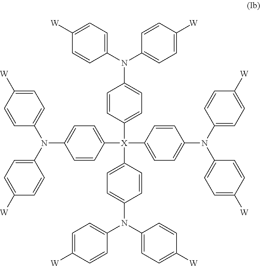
C1=C([W])C=CC(N(C2=CC=C([X](C3=CC=C(N(C4=CC=C([W])C=C4)C4=CC=C([W])C=C4)C=C3)(C3=CC=C(N(C4=CC=C([W])C=C4)C4=CC=C([W])C=C4)C=C3)C3=CC=C(N(C4=CC=C([W])C=C4)C4=CC=C([W])C=C4)C=C3)C=C2)C2=CC=C([W])C=C2)=C1
